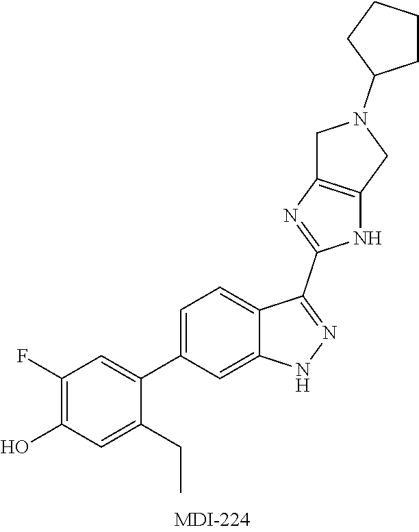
C1(F)=C(O)C=C(CC)C(C2=CC=C3C(=C2)NN=C3C2=NC3=C(N2)CN(C2CCCC2)C3)=C1
